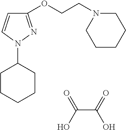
C(C(=O)O)(O)=O.C1(OCCN2CCCCC2)=NN(C2CCCCC2)C=C1
